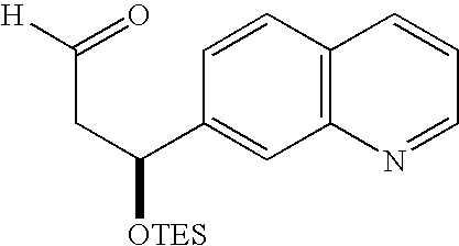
[H]C(=O)CC([OTES])C1=CC2=C(C=C1)C=CC=N2
